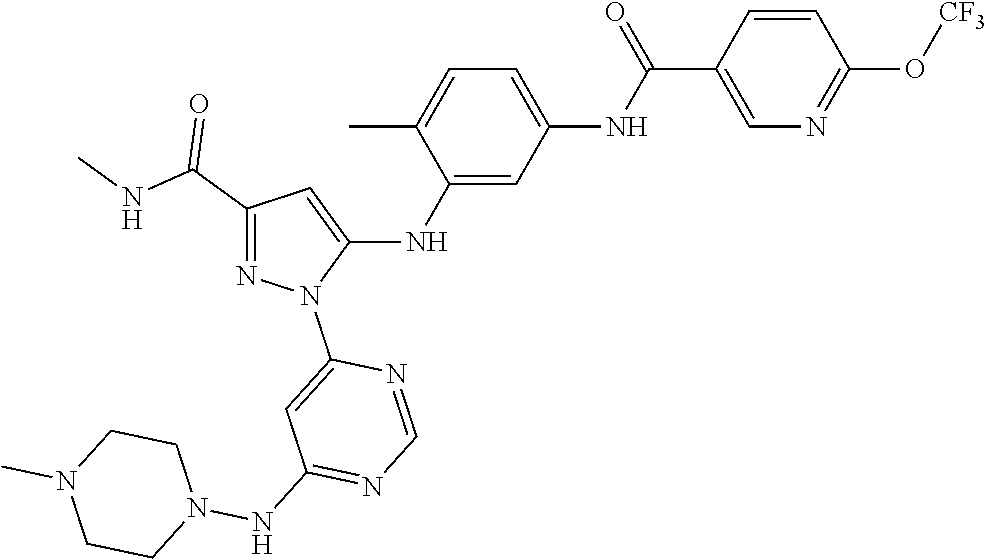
C1(C(NC)=O)=NN(C2=CC(NN3CCN(C)CC3)=NC=N2)C(NC2=CC(NC(C3=CN=C(O[CF3])C=C3)=O)=CC=C2C)=C1
